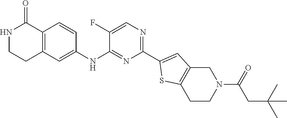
N1CCC2=C(C1=O)C=CC(NC1=NC(C3=CC4=C(S3)CCN(C(CC(C)(C)C)=O)C4)=NC=C1F)=C2
